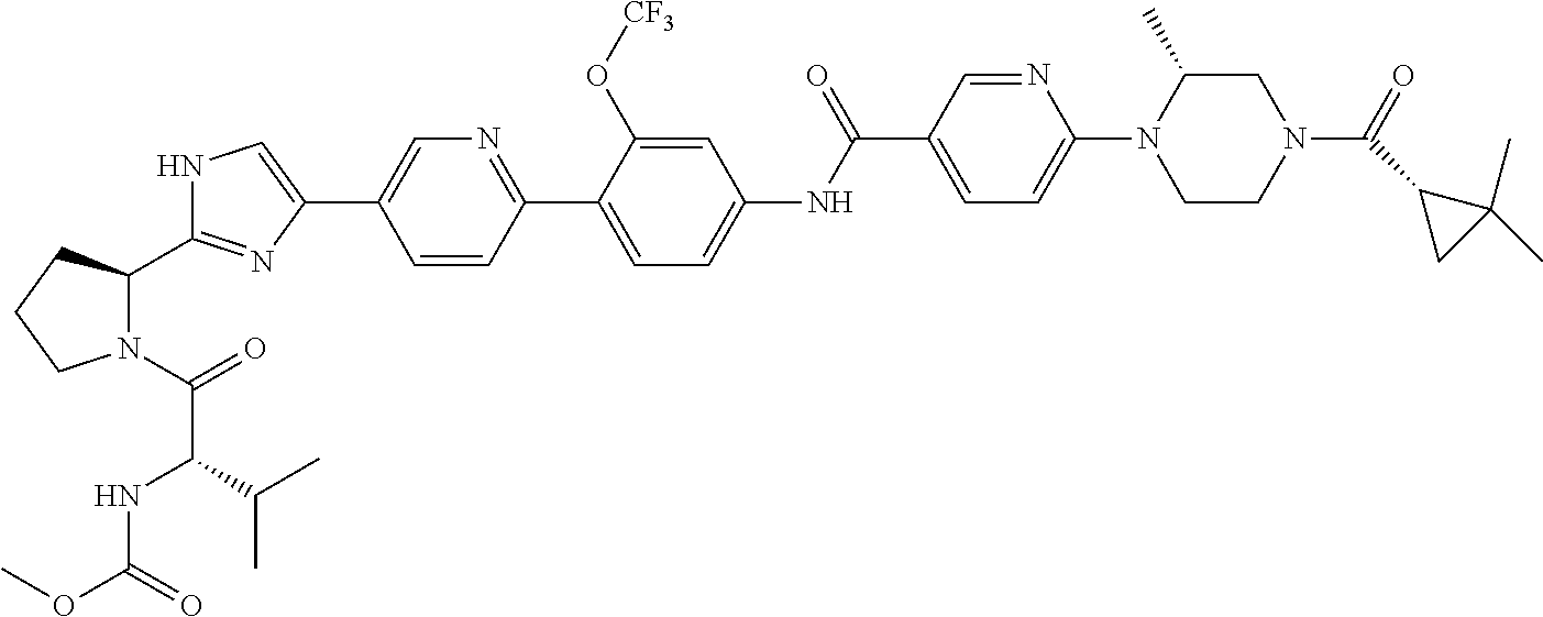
C1=CC(C2=CC=C(NC(C3=CC=C(N4CCN(C(=O)C5CC5(C)C)CC4C)N=C3)=O)C=C2O[CF3])=NC=C1C1=CNC(C2N(C(=O)C(NC(OC)=O)C(C)C)CCC2)=N1
